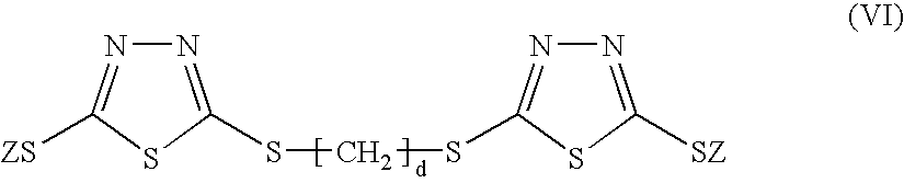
N1=C(SCSC2=NN=C([SZ])S2)SC([ZS])=N1
